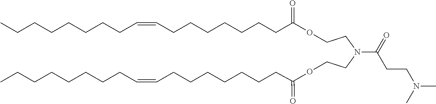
O(CCN(CCOC(CCCCCCCC=CCCCCCCCC)=O)C(CCN(C)C)=O)C(CCCCCCCC=CCCCCCCCC)=O
